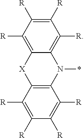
C1([R])=C([R])C([R])=C2C(=C1[R])N(*)C1=C([X]2)C([R])=C([R])C([R])=C1[R]
